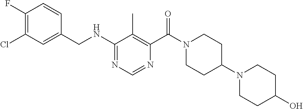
N(C1=NC=NC(C(N2CCC(N3CCC(O)CC3)CC2)=O)=C1C)CC1=CC(Cl)=C(F)C=C1
